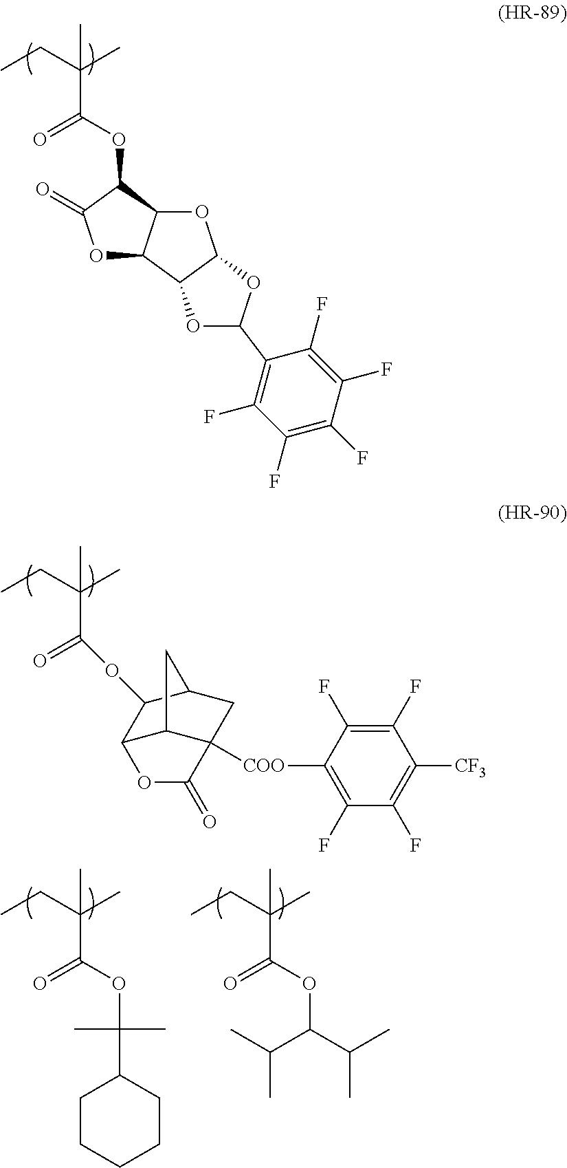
CCC(C)(C(OC1C(=O)OC2C1OC1C2OC(C2=C(F)C(F)=C(F)C(F)=C2F)O1)=O)C.CCC(C)(C(OC1C2C3C([COO]C4=C(F)C(F)=C([CF3])C(F)=C4F)(CC1C3)C(=O)O2)=O)C.CCC(C)(C(OC(C1CCCCC1)(C)C)=O)C.CCC(C)(C(OC(C(C)C)C(C)C)=O)C
